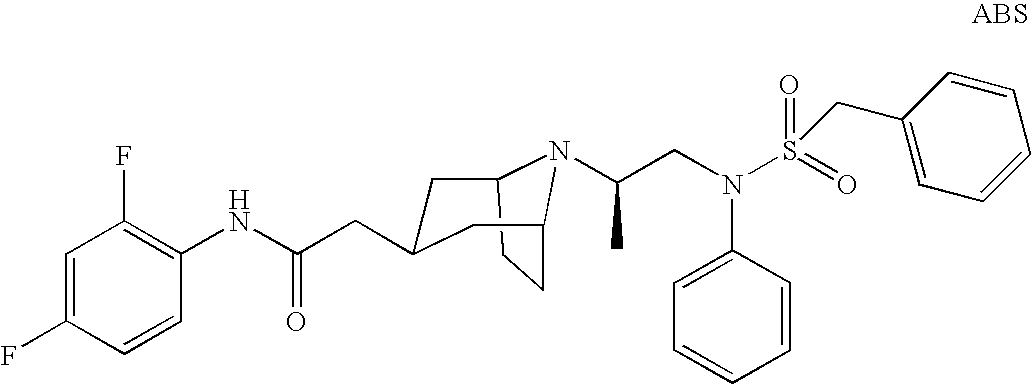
C12CCC(CC(CC(NC3=C(F)C=C(F)C=C3)=O)C1)N2C(C)CN(C1=CC=CC=C1)S(=O)(=O)CC1=CC=CC=C1
